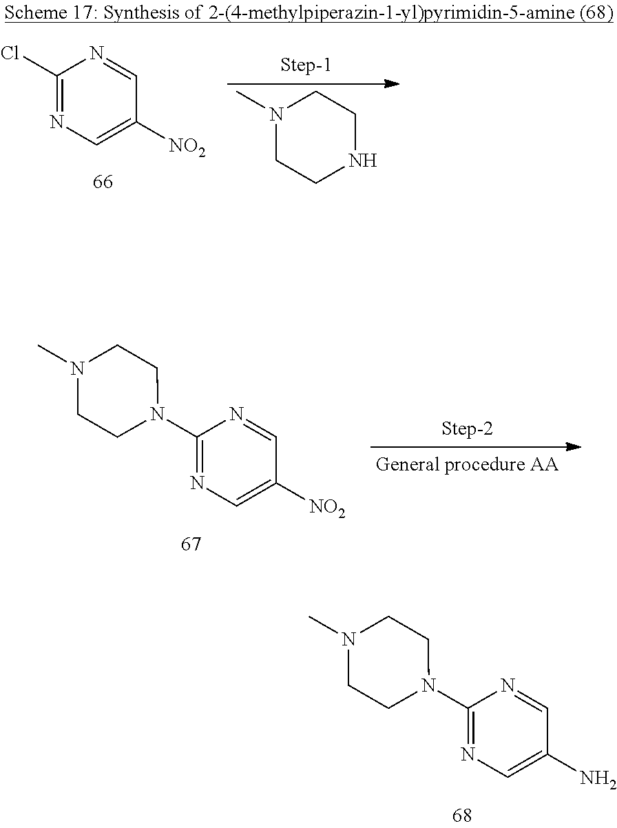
C1N(C)CCNC1.N1=C(Cl)N=CC([NO2])=C1.N1=C(N2CCN(C)CC2)N=CC([NO2])=C1.N1=C(N2CCN(C)CC2)N=CC(N)=C1
